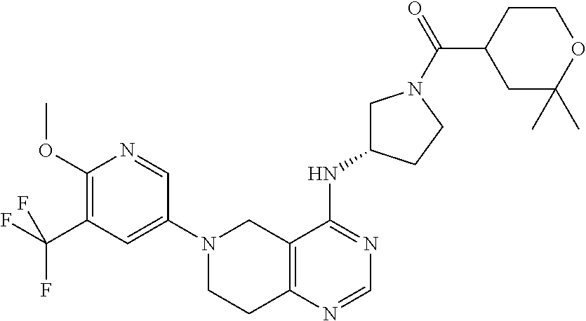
C12=C(N=CN=C1NC1CN(C(C3CC(C)(C)OCC3)=O)CC1)CCN(C1=CC(C(F)(F)F)=C(OC)N=C1)C2
